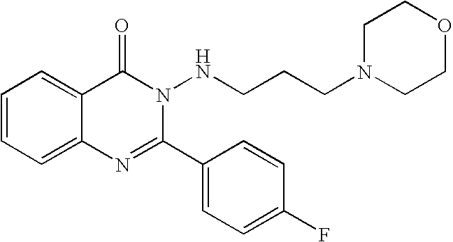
C1=CC=C2C(=C1)C(=O)N(NCCCN1CCOCC1)C(C1=CC=C(F)C=C1)=N2
